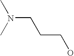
CN(C)CCCO
